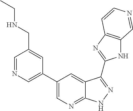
C1=NC=C(C2=CN=C3C(=C2)C(C2=NC4=C(N2)C=NC=C4)=NN3)C=C1CNCC
